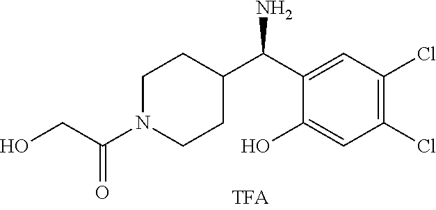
C1(O)=CC(Cl)=C(Cl)C=C1C(C1CCN(C(CO)=O)CC1)N
